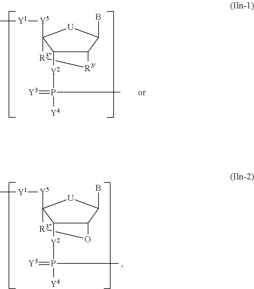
C1([Y2]P(=[Y3])([Y4])C)C2[R3][R3]C1([Y5][Y1]C)[U]C2B.C1([Y2]P(=[Y3])([Y4])C)C2O[R3]C1([Y5][Y1]C)[U]C2B
